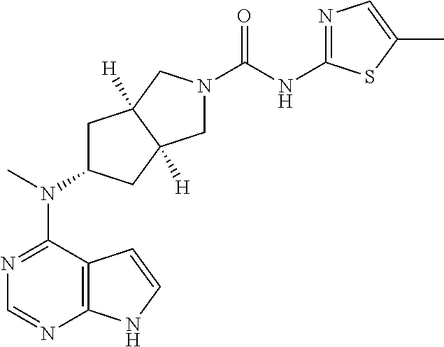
C12=C(N=CN=C1N(C)C1CC3([H])C([H])(C1)CN(C(=O)NC1=NC=C(C)S1)C3)NC=C2
